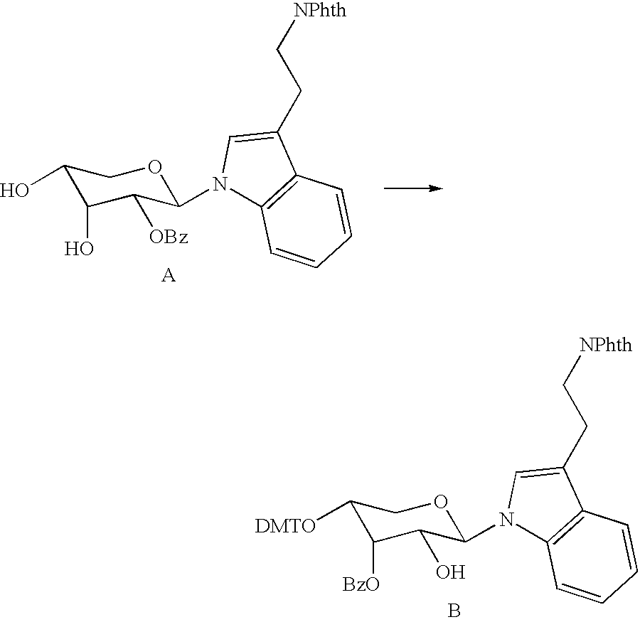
C1(O)C(O)C([OBz])C(N2C3=C(C(CC[NPhth])=C2)C=CC=C3)OC1.[A].C1([DMTO])C([BzO])C(O)C(N2C3=C(C(CC[NPhth])=C2)C=CC=C3)OC1.B
